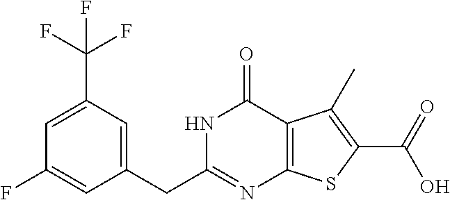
C1(CC2=NC3=C(C(=O)N2)C(C)=C(C(O)=O)S3)=CC(C(F)(F)F)=CC(F)=C1
